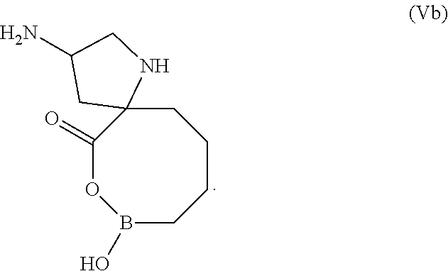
C12(CCCCB(O)OC1=O)NCC(N)C2
